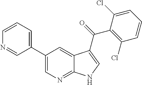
C1(C2=CC=CN=C2)=CN=C2C(=C1)C(C(=O)C1=C(Cl)C=CC=C1Cl)=CN2
